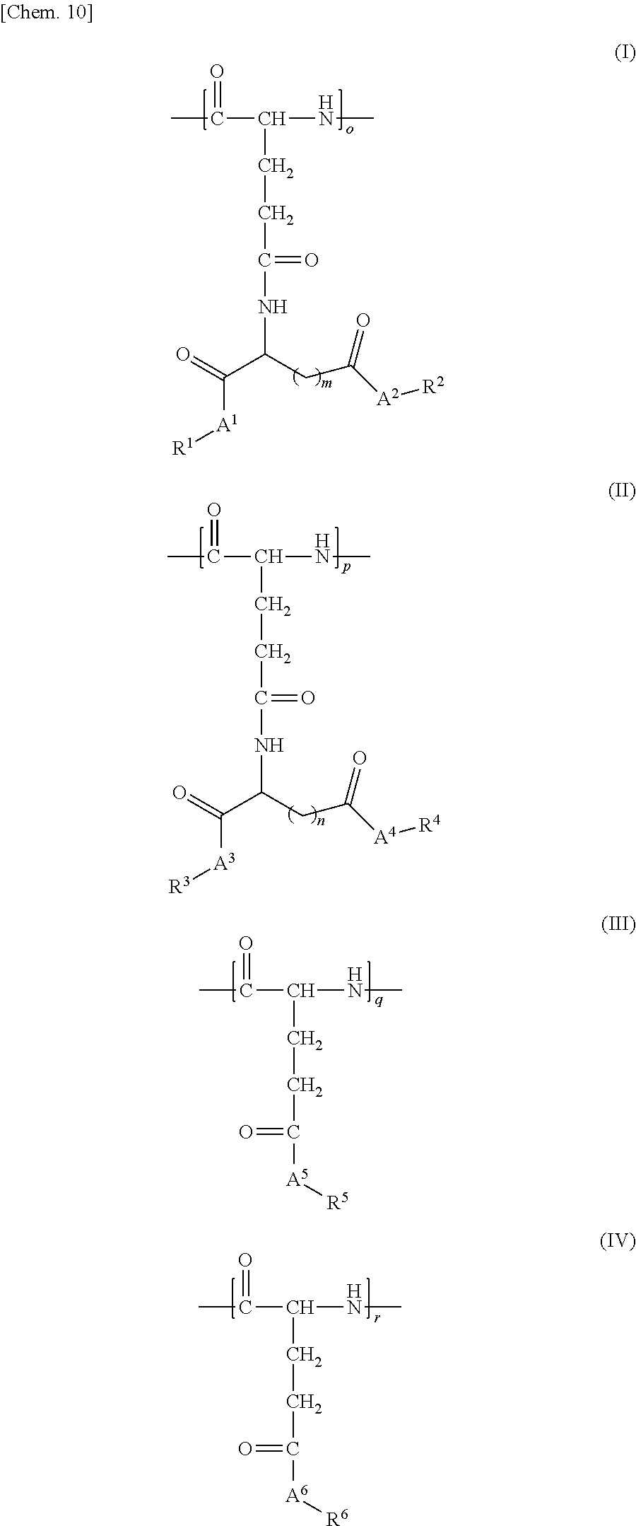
CC(C(NC)CCC(=O)NC(CC(=O)[A2][R2])C([A1][R1])=O)=O.CC(C(NC)CCC(=O)NC(CC(=O)[A4][R4])C([A3][R3])=O)=O.CC(C(NC)CCC([A5][R5])=O)=O.CC(C(NC)CCC([A6][R6])=O)=O
